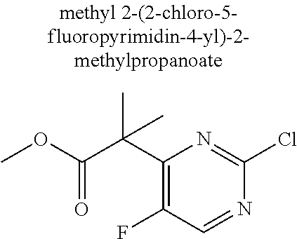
C1(C(C(OC)=O)(C)C)=C(F)C=NC(Cl)=N1
